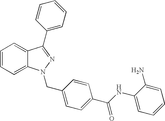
C1=CC=C2C(=C1)N(CC1=CC=C(C(NC3=CC=CC=C3N)=O)C=C1)N=C2C1=CC=CC=C1
